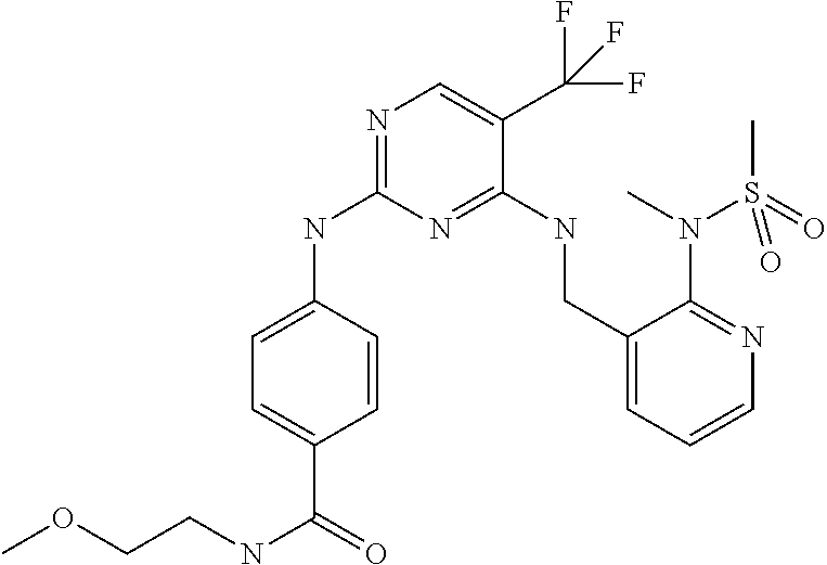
N1=C(NC2=CC=C(C(=O)NCCOC)C=C2)N=C(NCC2=CC=CN=C2N(C)S(C)(=O)=O)C(C(F)(F)F)=C1
